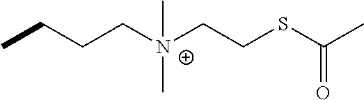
C(CC[N+](CCSC(C)=O)(C)C)C
